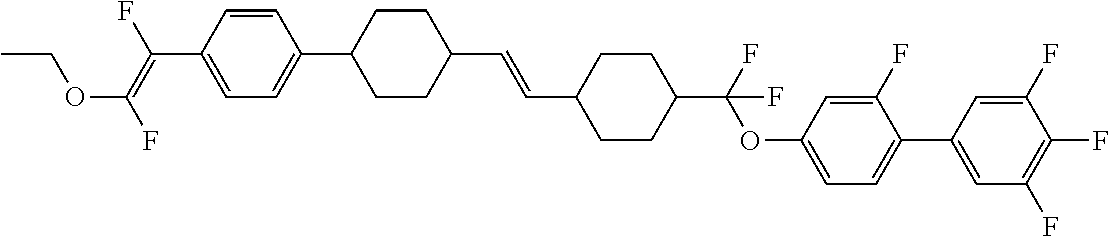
C1=CC(C2CCC(C=CC3CCC(C(OC4=CC=C(C5=CC(F)=C(F)C(F)=C5)C(F)=C4)(F)F)CC3)CC2)=CC=C1C(=C(F)OCC)F
